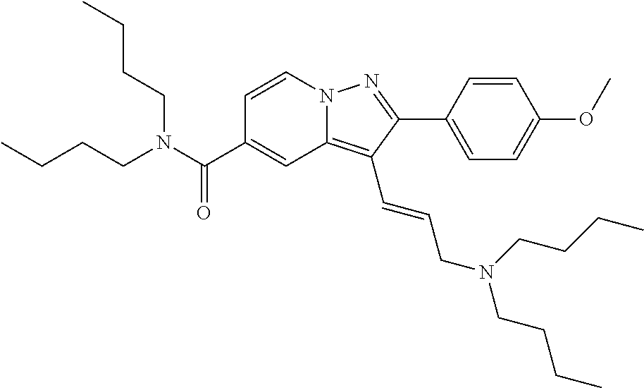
C1=CN2C(=C(C=CCN(CCCC)CCCC)C(C3=CC=C(OC)C=C3)=N2)C=C1C(N(CCCC)CCCC)=O
